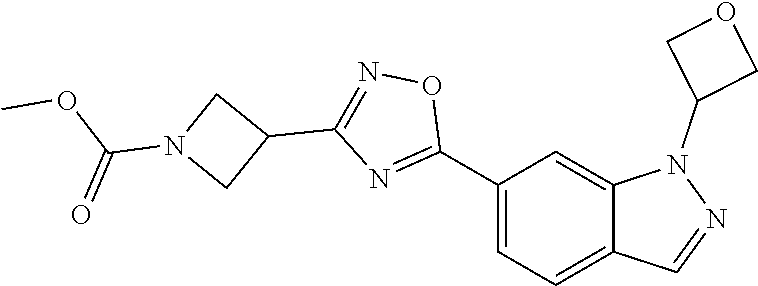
C12=CC=C(C3=NC(C4CN(C(OC)=O)C4)=NO3)C=C1N(C1COC1)N=C2
